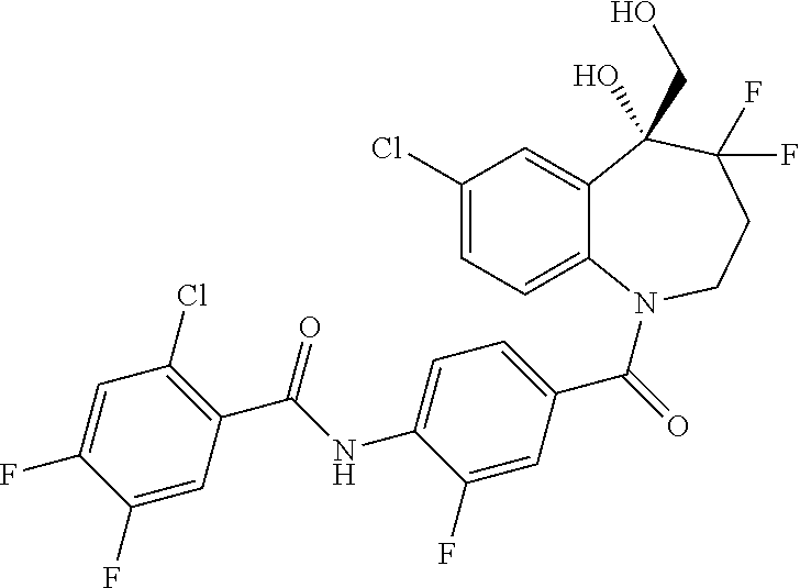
C12=CC(Cl)=CC=C1N(C(=O)C1=CC=C(NC(C3=C(Cl)C=C(F)C(F)=C3)=O)C(F)=C1)CCC(F)(F)C2(CO)O
